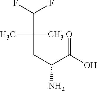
FC(F)C(C)(C)CC(N)C(O)=O
